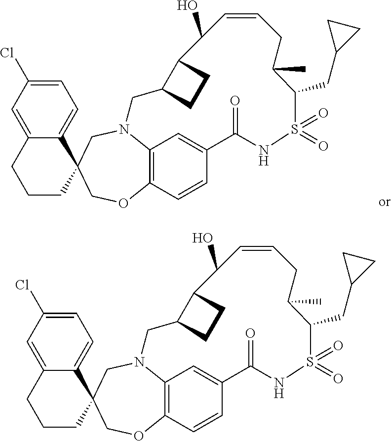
C12=CC(Cl)=CC=C1C1(CCC2)COC2=C3N(C1)CC1C(C(O)C=CCC(C)C(CC4CC4)S(=O)(=O)NC(=O)C(=C3)C=C2)CC1.C12=CC(Cl)=CC=C1C1(CCC2)COC2=C3N(C1)CC1C(C(O)C=CCC(C)C(CC4CC4)S(=O)(=O)NC(=O)C(=C3)C=C2)CC1
